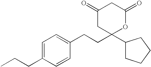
C1(=O)CC(CCC2=CC=C(CCC)C=C2)(C2CCCC2)OC(=O)C1
